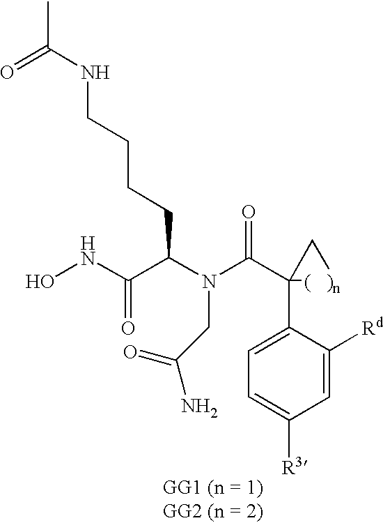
ONC(C(N(C(C1(C2=CC=C([R3])C=C2[Rd])[(   )n]C1)=O)CC(=O)N)CCCCNC(C)=O)=O
